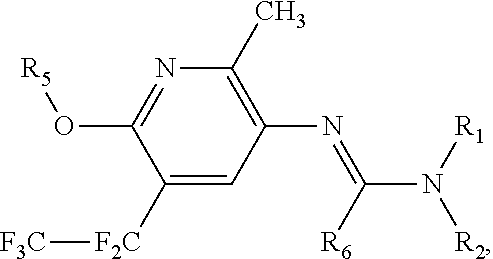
N1=C(O[R5])C([F2C][F3C])=CC(N=C(N([R1])[R2])[R6])=C1C
